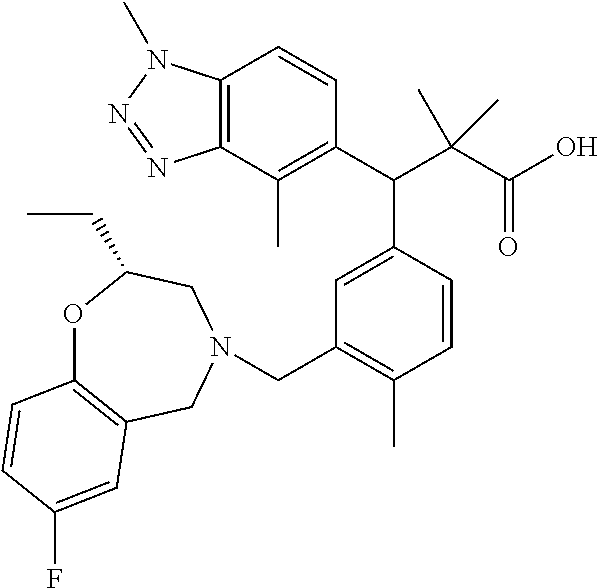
C1(C(C(C(O)=O)(C)C)C2=CC(CN3CC4=C(OC(CC)C3)C=CC(F)=C4)=C(C)C=C2)=C(C)C2=C(C=C1)N(C)N=N2
